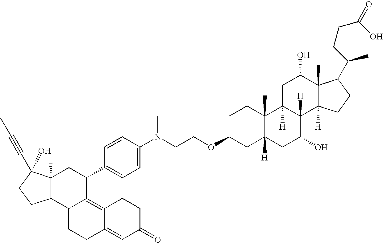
C12CCC3=CC(=O)CCC3=C1C(C1=CC=C(N(CCOC3CC4([H])C(C)(CC3)C3([H])C([H])(C(O)C4)C4([H])C(C)(C(O)C3)C(C(C)CCC(O)=O)CC4)C)C=C1)CC1(C)C2CCC1(C#CC)O
